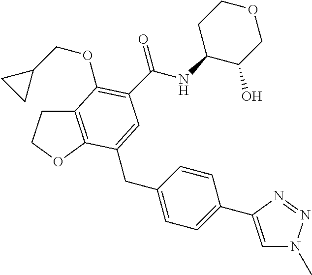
C12=C(OCC1)C(CC1=CC=C(C3=CN(C)N=N3)C=C1)=CC(C(NC1C(O)COCC1)=O)=C2OCC1CC1
